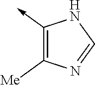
C1(->C)=C([Me])N=CN1
